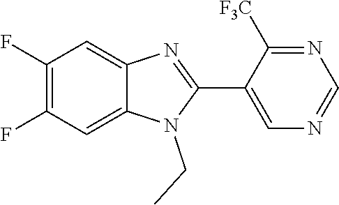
C1(F)=C(F)C=C2C(=C1)N=C(C1=CN=CN=C1[F3C])N2CC
